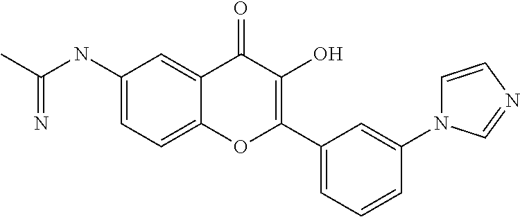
C(NC1=CC=C2C(=C1)C(=O)C(O)=C(C1=CC=CC(N3C=CN=C3)=C1)O2)(C)=N
